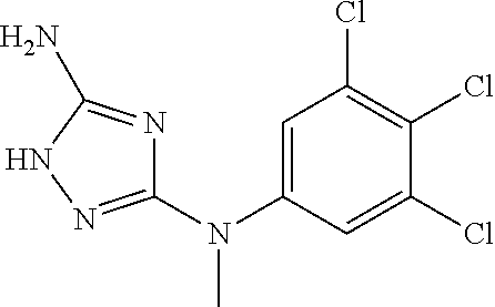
C1=C(N(C2=NNC(N)=N2)C)C=C(Cl)C(Cl)=C1Cl
